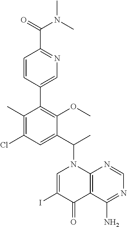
C1(C(N2C=C(I)C(=O)C3=C2N=CN=C3N)C)=CC(Cl)=C(C)C(C2=CN=C(C(=O)N(C)C)C=C2)=C1OC
